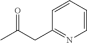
CC(CC1=NC=CC=C1)=O
